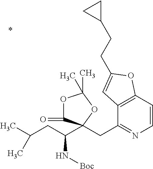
O1C(=O)C(CC2=NC=CC3=C2C=C(CCC2CC2)O3)(C(CC(C)C)N[Boc])OC1(C)C
